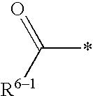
C(*)([R61])=O
